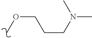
C(CCN(C)C)OC
